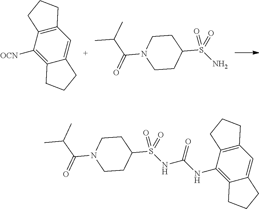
C1([OCN])=C2C(=CC3=C1CCC3)CCC2.C1CC(S(=O)(=O)N)CCN1C(C(C)C)=O.C1CC(S(=O)(=O)NC(=O)NC2=C3C(=CC4=C2CCC4)CCC3)CCN1C(C(C)C)=O
